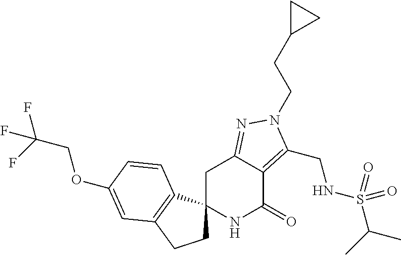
C(C(F)(F)F)OC1=CC2=C(C3(CC2)NC(=O)C2=C(CNS(=O)(=O)C(C)C)N(CCC4CC4)N=C2C3)C=C1
